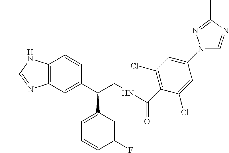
N(C(=O)C1=C(Cl)C=C(N2C=NC(C)=N2)C=C1Cl)CC(C1=CC=CC(F)=C1)C1=CC2=C(C(C)=C1)NC(C)=N2
